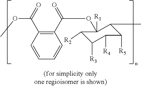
C1(C(=O)OC2([R1])C([R2])C([R3])C([R4])C([R5])C2C)=C(C(=O)OC)C=CC=C1
